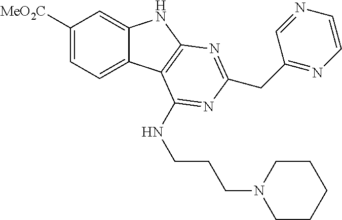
C1([MeO2C])=CC=C2C(=C1)NC1=C2C(NCCCN2CCCCC2)=NC(CC2=NC=CN=C2)=N1
